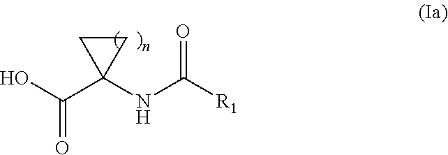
C(=O)(O)C1(NC([R1])=O)CC1
